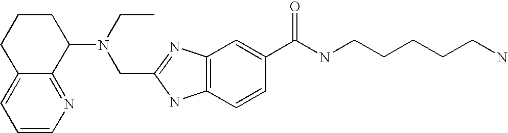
C1=CN=C2C(=C1)CCCC2N(CC)CC1=NC2=C(N1)C=CC(C(NCCCCCN)=O)=C2
